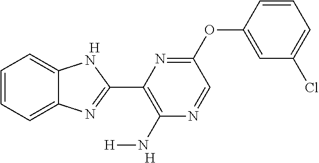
C1=CC=C2C(=C1)NC(C1=C(N[H])N=CC(OC3=CC(Cl)=CC=C3)=N1)=N2.[H].[H]
